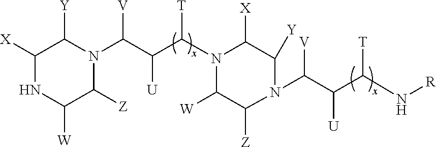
C1([X])NC([W])C([Z])N(C(C(C(N2C([X])C([Y])N(C(C(C([T])N[R])[U])[V])C([Z])C2[W])[T])[U])[V])C1[Y]
